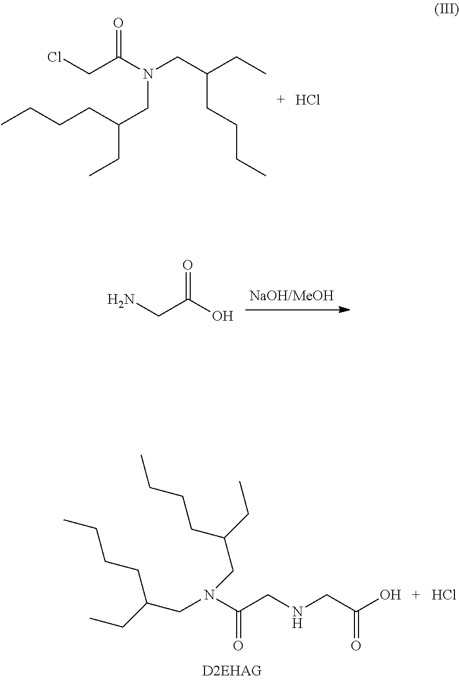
NCC(O)=O.CCCCC(CN(CC(CCCC)CC)C(CCl)=O)CC.Cl.N(C(CNCC(O)=O)=O)(CC(CC)CCCC)CC(CC)CCCC.Cl
